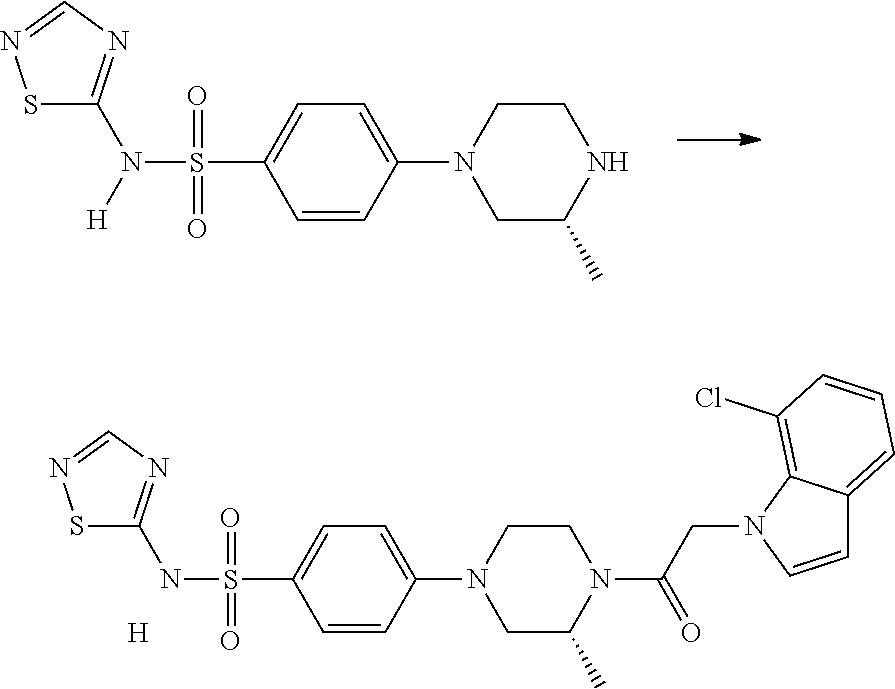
C1(N2CC(C)NCC2)=CC=C(S(N([H])C2=NC=NS2)(=O)=O)C=C1.C1(N2CC(C)N(C(CN3C=CC4=CC=CC(Cl)=C34)=O)CC2)=CC=C(S(NC2=NC=NS2)(=O)=O)C=C1.[H]
